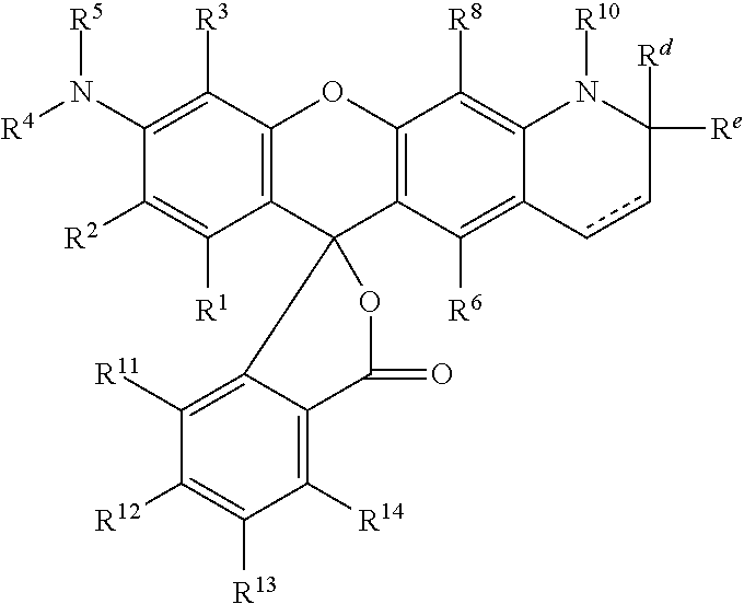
C12=C(C([R3])=C(N([R4])[R5])C([R2])=C1[R1])OC1=C(C23OC(=O)C2=C([R14])C([R13])=C([R12])C([R11])=C32)C([R6])=C2C(=C1[R8])N([R10])C([Rd])([Re])cc2
